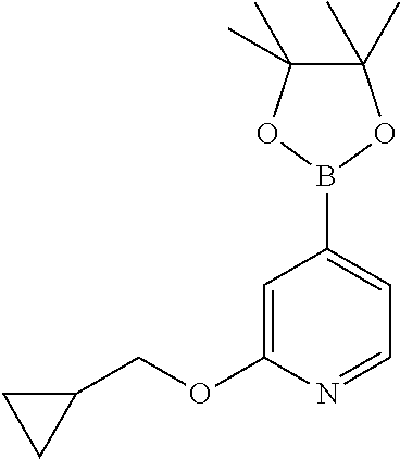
C1(COC2=CC(B3OC(C)(C)C(C)(C)O3)=CC=N2)CC1
